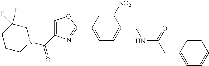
C1CCN(C(C2=COC(C3=CC=C(CNC(=O)CC4=CC=CC=C4)C([NO2])=C3)=N2)=O)CC1(F)F
